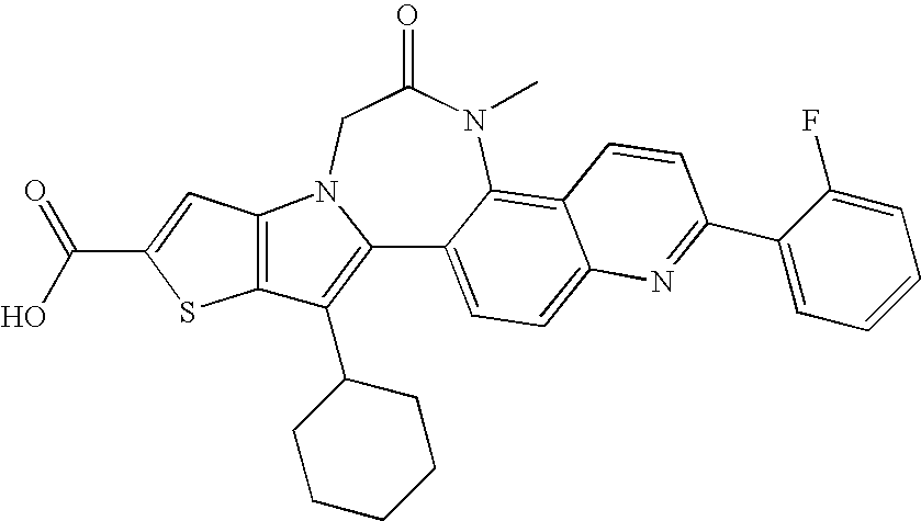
C12=C(C3CCCCC3)C3=C(N1CC(=O)N(C)C1=C4C(=CC=C21)N=C(C1=CC=CC=C1F)C=C4)C=C(C(=O)O)S3
